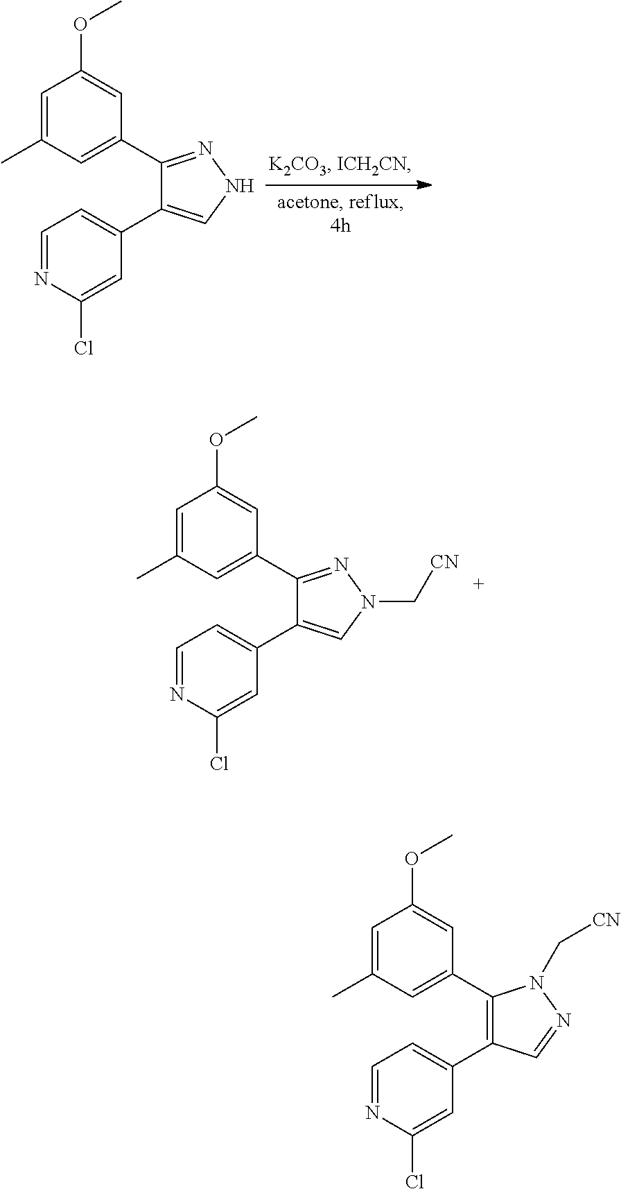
C1=C(C)C=C(C2=NNC=C2C2=CC=NC(Cl)=C2)C=C1OC.C1=C(C)C=C(C2=NN(C[CN])C=C2C2=CC=NC(Cl)=C2)C=C1OC.C1=C(C)C=C(C2=C(C3=CC=NC(Cl)=C3)C=NN2C[CN])C=C1OC
